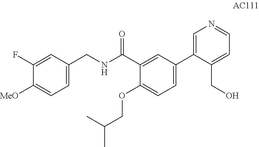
C1(F)=CC(CNC(C2=CC(C3=CN=CC=C3CO)=CC=C2OCC(C)C)=O)=CC=C1[MeO]
